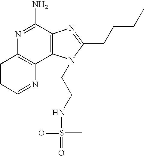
C1=CC=NC2=C1N=C(N)C1=C2N(CCNS(C)(=O)=O)C(CCCC)=N1
